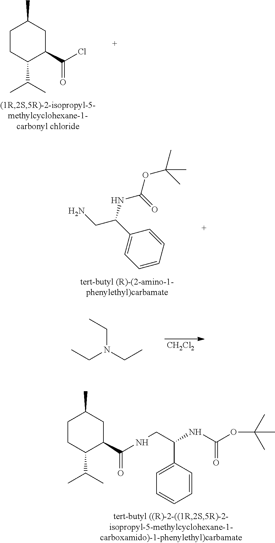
C1CC(C(C)C)C(C(=O)Cl)CC1C.C(C(C1=CC=CC=C1)NC(OC(C)(C)C)=O)N.C(N(CC)CC)C.[CH2Cl2].C1CC(C(C)C)C(C(=O)NCC(NC(=O)OC(C)(C)C)C2=CC=CC=C2)CC1C
